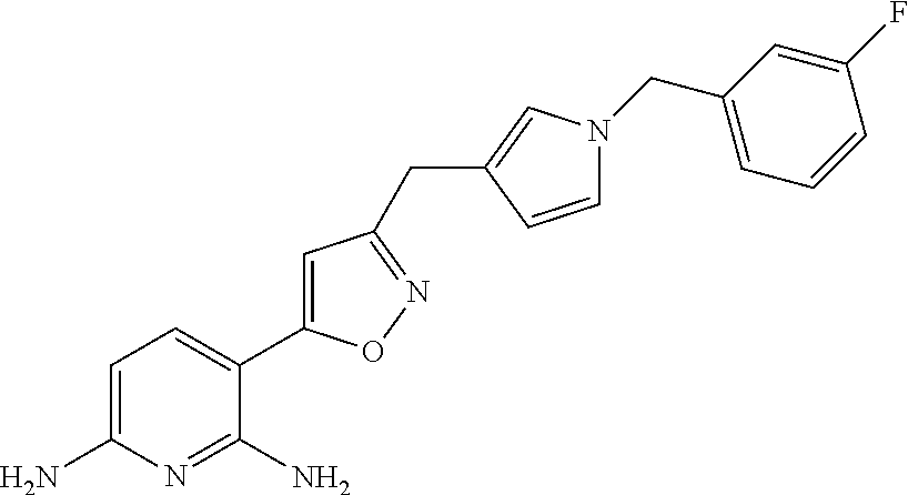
C1=C(N)N=C(N)C(C2=CC(CC3=CN(CC4=CC=CC(F)=C4)C=C3)=NO2)=C1
